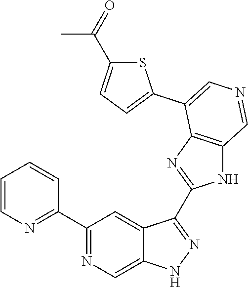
C1(C2=NC=CC=C2)=NC=C2C(=C1)C(C1=NC3=C(N1)C=NC=C3C1=CC=C(C(=O)C)S1)=NN2
